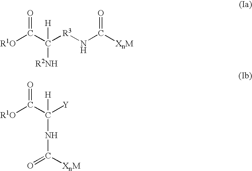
[R1O]C(C([R3]NC([XnM])=O)([H])[R2NH])=O.[R1O]C(C([Y])([H])NC(=O)[XnM])=O
